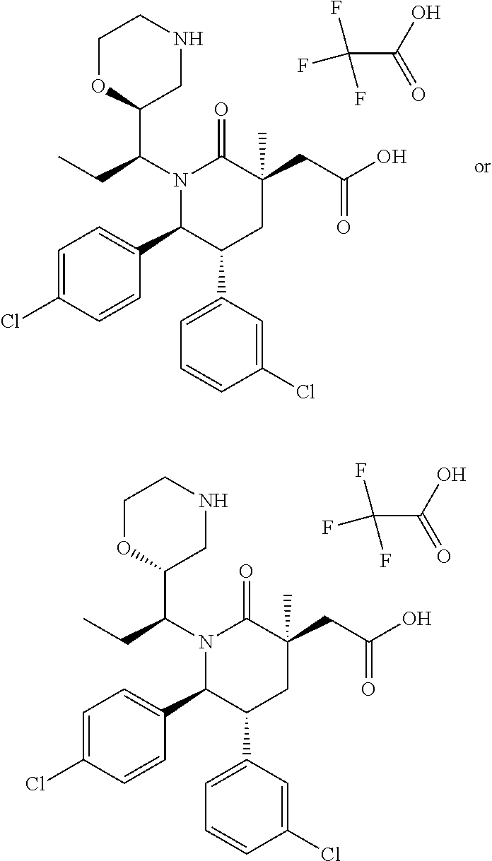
C1=C(Cl)C=CC(C2C(C3=CC=CC(Cl)=C3)CC(C)(CC(O)=O)C(=O)N2C(C2CNCCO2)CC)=C1.C(C(O)=O)(F)(F)F.C1=C(Cl)C=CC(C2C(C3=CC=CC(Cl)=C3)CC(C)(CC(O)=O)C(=O)N2C(C2CNCCO2)CC)=C1.C(C(O)=O)(F)(F)F
